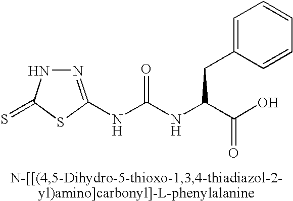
N1=C(NC(NC(C(O)=O)CC2=CC=CC=C2)=O)SC(=S)N1
